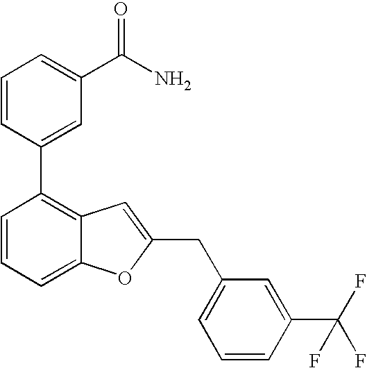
C1=CC(C2=C3C(=CC=C2)OC(CC2=CC=CC(C(F)(F)F)=C2)=C3)=CC(C(N)=O)=C1
